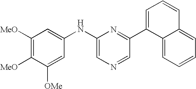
C1([MeO])=C([MeO])C([OMe])=CC(NC2=CN=CC(C3=CC=CC4=CC=CC=C34)=N2)=C1
